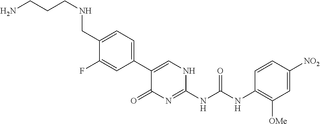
C1(C2=CC=C(CNCCCN)C(F)=C2)=CNC(NC(NC2=C([OMe])C=C([NO2])C=C2)=O)=NC1=O
